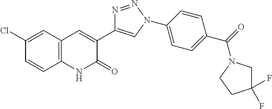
C1(Cl)=CC2=C(C=C1)NC(=O)C(C1=CN(C3=CC=C(C(=O)N4CC(F)(F)CC4)C=C3)N=N1)=C2
